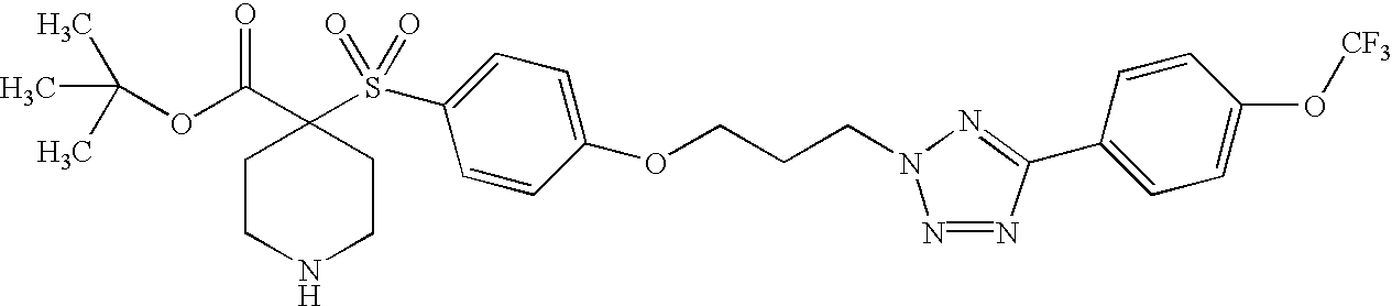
N1CCC(C(OC(C)(C)C)=O)(S(C2=CC=C(OCCCN3N=NC(C4=CC=C(O[CF3])C=C4)=N3)C=C2)(=O)=O)CC1
